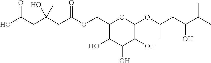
C1(COC(CC(CC(O)=O)(O)C)=O)C(O)C(O)C(O)C(OC(C)CC(C(C)C)O)O1
